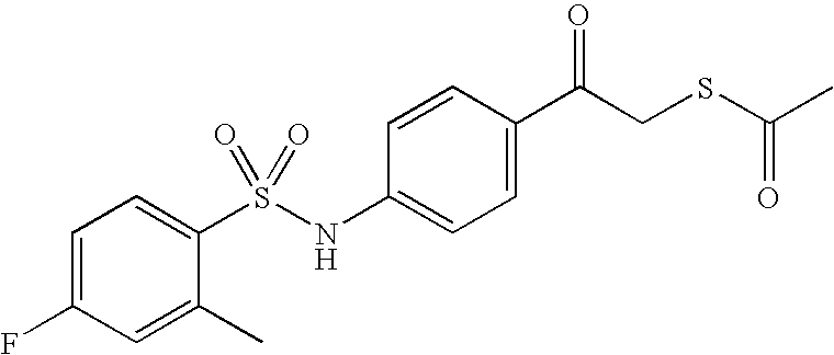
C1=C(C(CSC(C)=O)=O)C=CC(NS(C2=CC=C(F)C=C2C)(=O)=O)=C1
